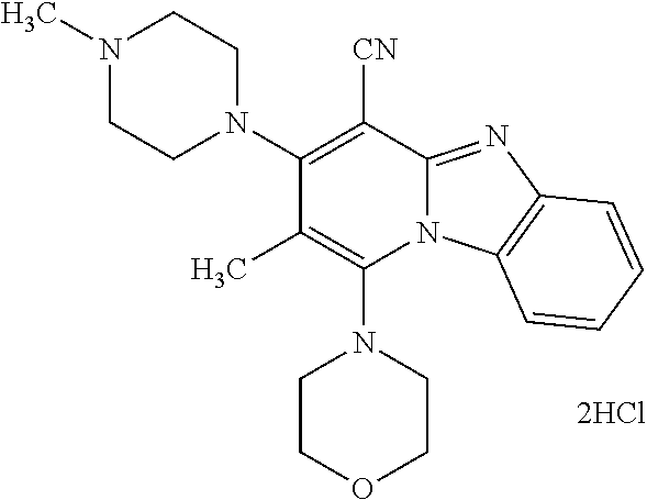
[2HCl].C1N(C2=C([CN])C3=NC4=C(N3C(N3CCOCC3)=C2C)C=CC=C4)CCN(C)C1
